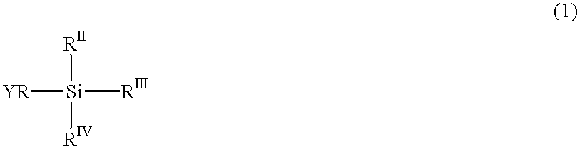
[YR][Si]([RIII])([RII])[RIV]
